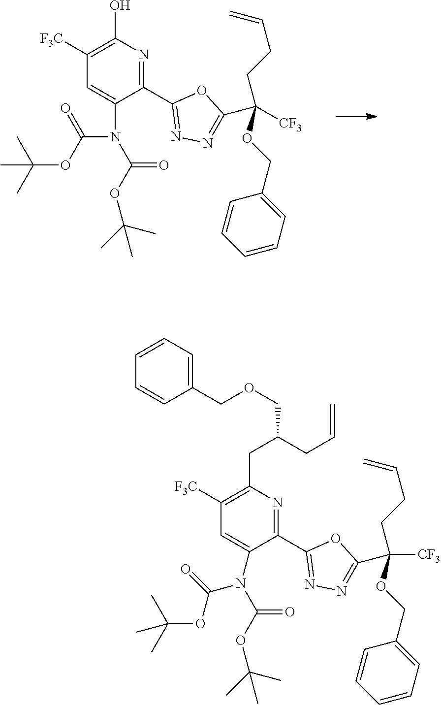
C1([F3C])=C(O)N=C(C2=NN=C(C([CF3])(CCC=C)OCC3=CC=CC=C3)O2)C(N(C(OC(C)(C)C)=O)C(OC(C)(C)C)=O)=C1.C1([F3C])=C(CC(CC=C)COCC2=CC=CC=C2)N=C(C2=NN=C(C(CCC=C)(OCC3=CC=CC=C3)[CF3])O2)C(N(C(OC(C)(C)C)=O)C(=O)OC(C)(C)C)=C1
